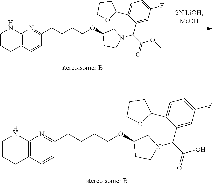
C12=C(C=CC(CCCCOC3CCN(C(C(=O)O)C4=CC(F)=CC=C4C4CCCO4)C3)=N1)CCCN2.C12=C(C=CC(CCCCOC3CCN(C(C(=O)OC)C4=CC(F)=CC=C4C4CCCO4)C3)=N1)CCCN2
